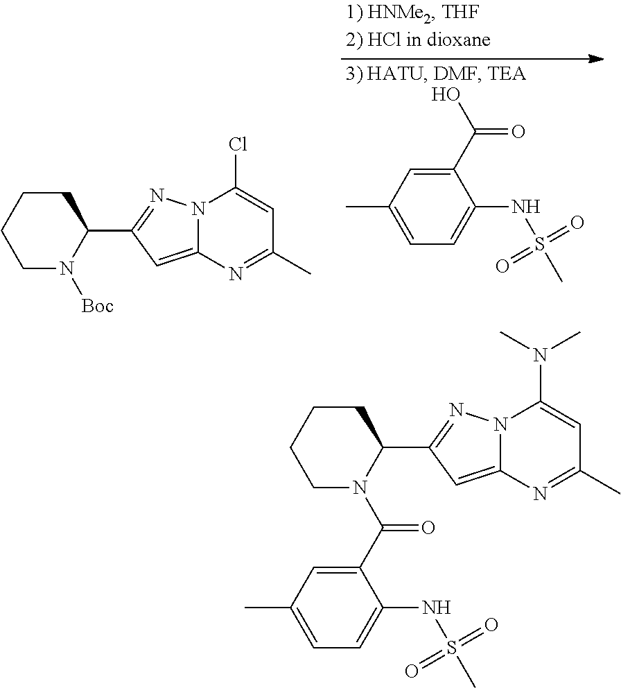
C1CCC(C2=NN3C(=C2)N=C(C)C=C3N(C)C)N(C(C2=CC(C)=CC=C2NS(C)(=O)=O)=O)C1.C1CCC(C2=NN3C(=C2)N=C(C)C=C3Cl)N([Boc])C1.C1(C)=CC=C(NS(C)(=O)=O)C(C(O)=O)=C1
